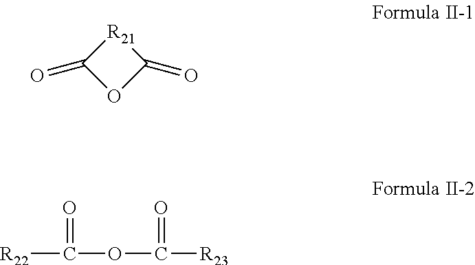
[R21]1C(=O)OC1=O.[R22]C(=O)OC([R23])=O
